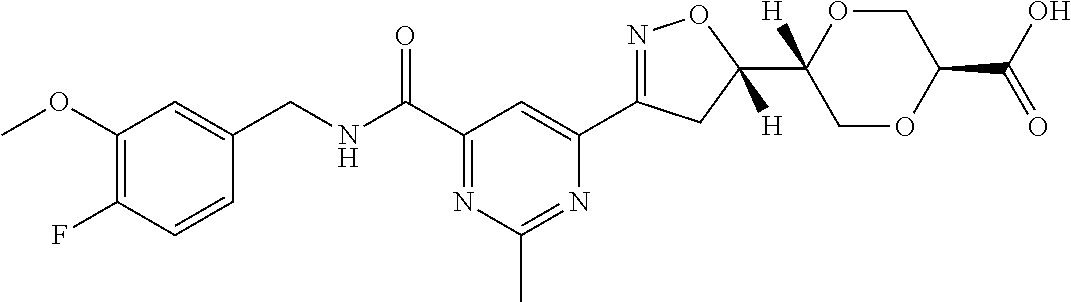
C1(CNC(C2=NC(C)=NC(C3=NOC(C4([H])COC(C(O)=O)CO4)([H])C3)=C2)=O)=CC(OC)=C(F)C=C1
